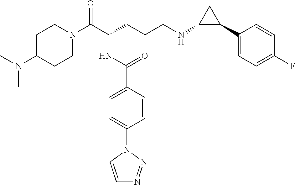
C1C(N(C)C)CCN(C(C(CCCNC2C(C3=CC=C(F)C=C3)C2)NC(C2=CC=C(N3C=CN=N3)C=C2)=O)=O)C1
